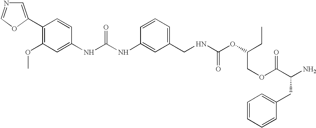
C1=C(C2=C(OC)C=C(NC(NC3=CC(CNC(OC(CC)COC(C(N)CC4=CC=CC=C4)=O)=O)=CC=C3)=O)C=C2)OC=N1
